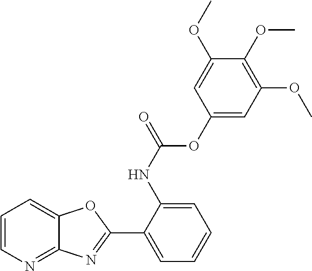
C1=CN=C2C(=C1)OC(C1=CC=CC=C1NC(=O)OC1=CC(OC)=C(OC)C(OC)=C1)=N2
